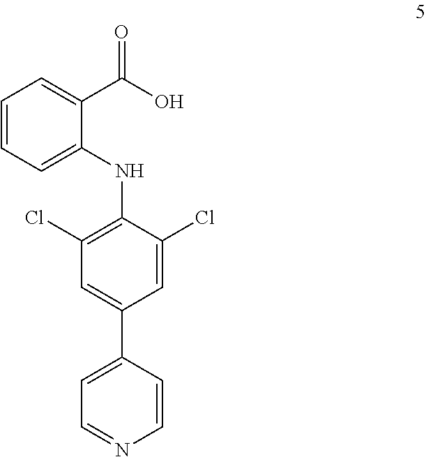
C1=CC=C(NC2=C(Cl)C=C(C3=CC=NC=C3)C=C2Cl)C(C(O)=O)=C1
